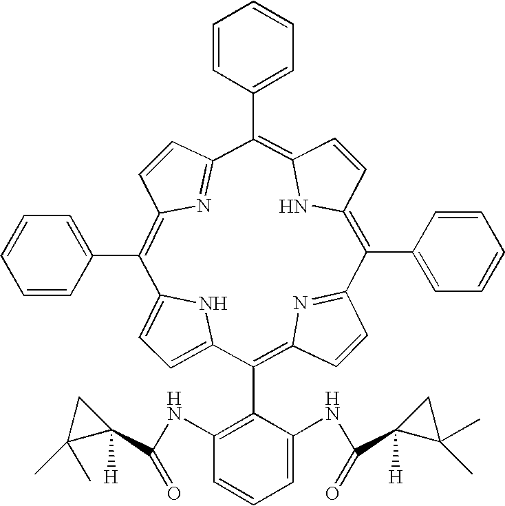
C1=C2NC(=C1)C(C1=C(NC(C3([H])C(C)(C)C3)=O)C=CC=C1NC(C1([H])C(C)(C)C1)=O)=C1C=CC(=N1)C(C1=CC=CC=C1)=C1C=CC(=C(C3=CC=CC=C3)C3=NC(=C2C2=CC=CC=C2)C=C3)N1
